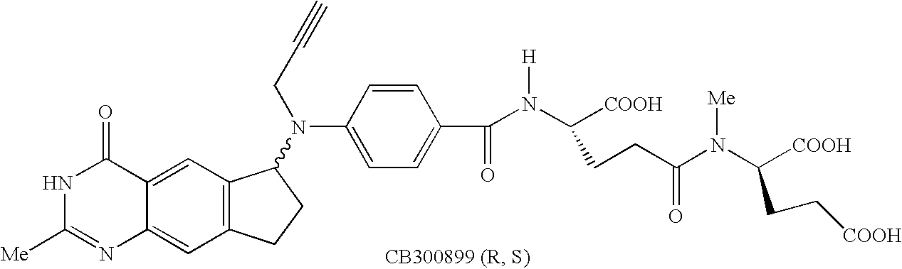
N1C([Me])=NC2=CC3=C(C=C2C1=O)C(N(C1=CC=C(C(N([H])C([COOH])CCC(N(C([COOH])CC[COOH])[Me])=O)=O)C=C1)CC#C)CC3
